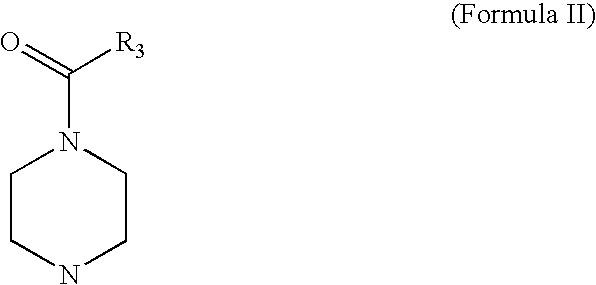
C1CNCCN1C(=O)[R3]
